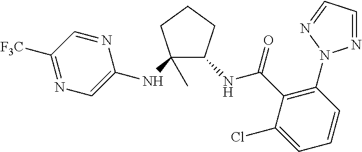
C1(NC2=CN=C([F3C])C=N2)(C)C(NC(=O)C2=C(N3N=CC=N3)C=CC=C2Cl)CCC1
